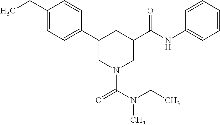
C1(CC)=CC=C(C2CN(C(N(CC)C)=O)CC(C(NC3=CC=CC=C3)=O)C2)C=C1
